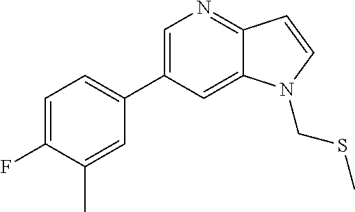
C1=C(C2=CC=C(F)C(C)=C2)C=C2C(=N1)C=CN2CSC
